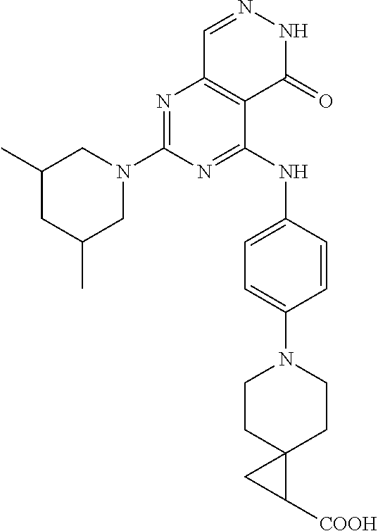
N1=C(N2CC(C)CC(C)C2)N=C(NC2=CC=C(N3CCC4(CC3)C([COOH])C4)C=C2)C2=C1C=NNC2=O
